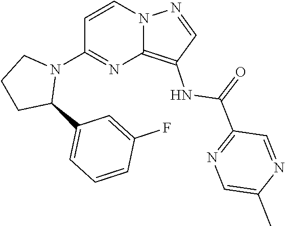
C12=C(NC(C3=NC=C(C)N=C3)=O)C=NN1C=CC(N1CCCC1C1=CC=CC(F)=C1)=N2
